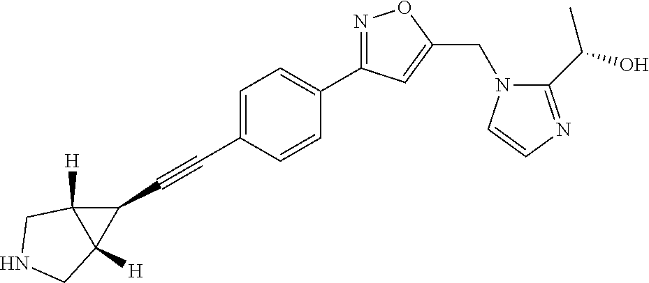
C1=C(C#CC2C3([H])C2([H])CNC3)C=CC(C2=NOC(CN3C(C(O)C)=NC=C3)=C2)=C1
